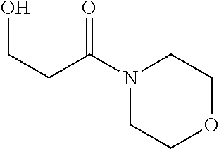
N1(C(CCO)=O)CCOCC1
